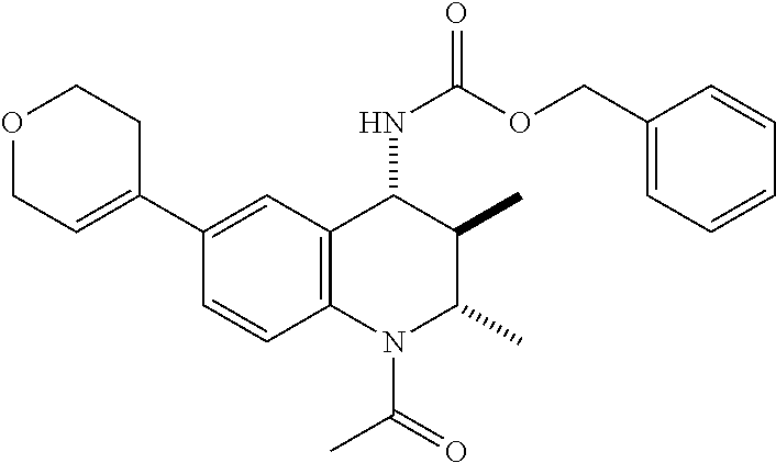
C1(C2=CCOCC2)=CC2=C(N(C(=O)C)C(C)C(C)C2NC(=O)OCC2=CC=CC=C2)C=C1
